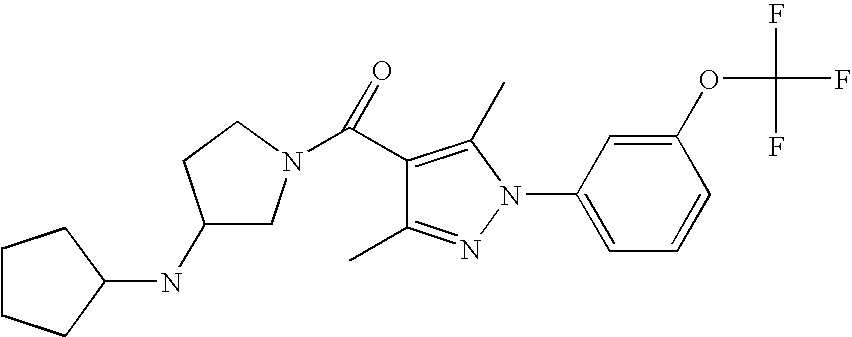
C1(C)=NN(C2=CC=CC(OC(F)(F)F)=C2)C(C)=C1C(N1CC(NC2CCCC2)CC1)=O
